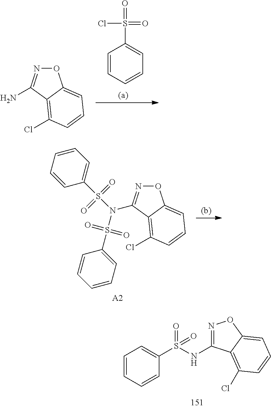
C1=CC=CC(S(=O)(NC2=NOC3=CC=CC(Cl)=C23)=O)=C1.NC1=NOC2=CC=CC(Cl)=C21.C1=CC=C(S(Cl)(=O)=O)C=C1.N(C1=NOC2=CC=CC(Cl)=C21)(S(C1=CC=CC=C1)(=O)=O)S(C1=CC=CC=C1)(=O)=O.[A2]
